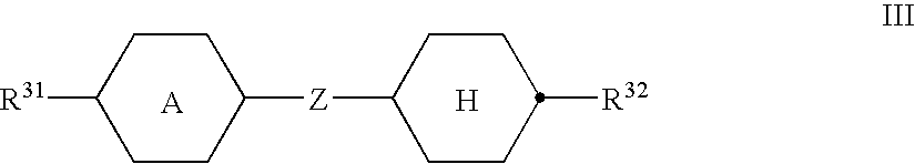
[R31]C1CCC([Z]C2CCC([R32])CC2)CC1.[H]
